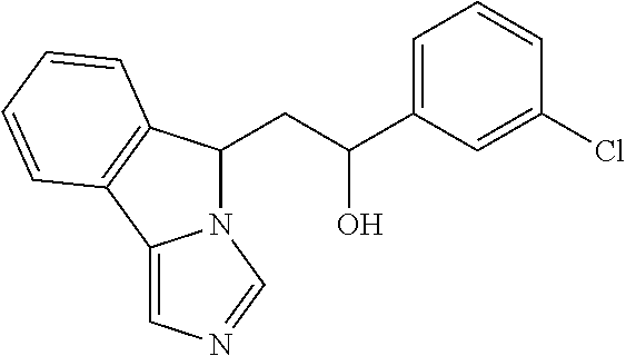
C(C(C1=CC=CC(Cl)=C1)O)C1N2C(=CN=C2)C2=C1C=CC=C2
